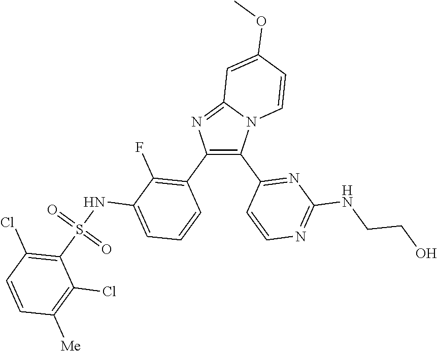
C12=NC(C3=C(F)C(NS(C4=C(Cl)C=CC([Me])=C4Cl)(=O)=O)=CC=C3)=C(C3=NC(NCCO)=NC=C3)N1C=CC(OC)=C2
